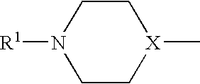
C1C[X](C)CCN1[R1]
